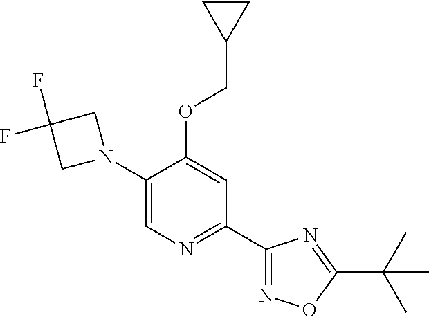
C1(N2CC(F)(F)C2)=CN=C(C2=NOC(C(C)(C)C)=N2)C=C1OCC1CC1
